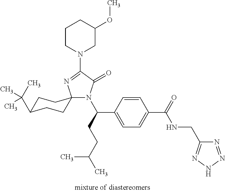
N1(C(CCC(C)C)C2=CC=C(C(=O)NCC3=NNN=N3)C=C2)C(=O)C(N2CC(OC)CCC2)=NC12CCC(C(C)(C)C)CC2
